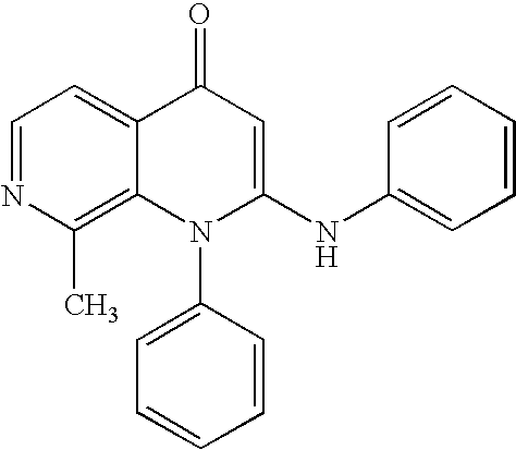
C1=NC(C)=C2C(=C1)C(=O)C=C(NC1=CC=CC=C1)N2C1=CC=CC=C1
